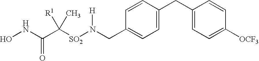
C1(CC2=CC=C([OCF3])C=C2)=CC=C(CN([SO2]C(C(NO)=O)([R1])C)[H])C=C1
